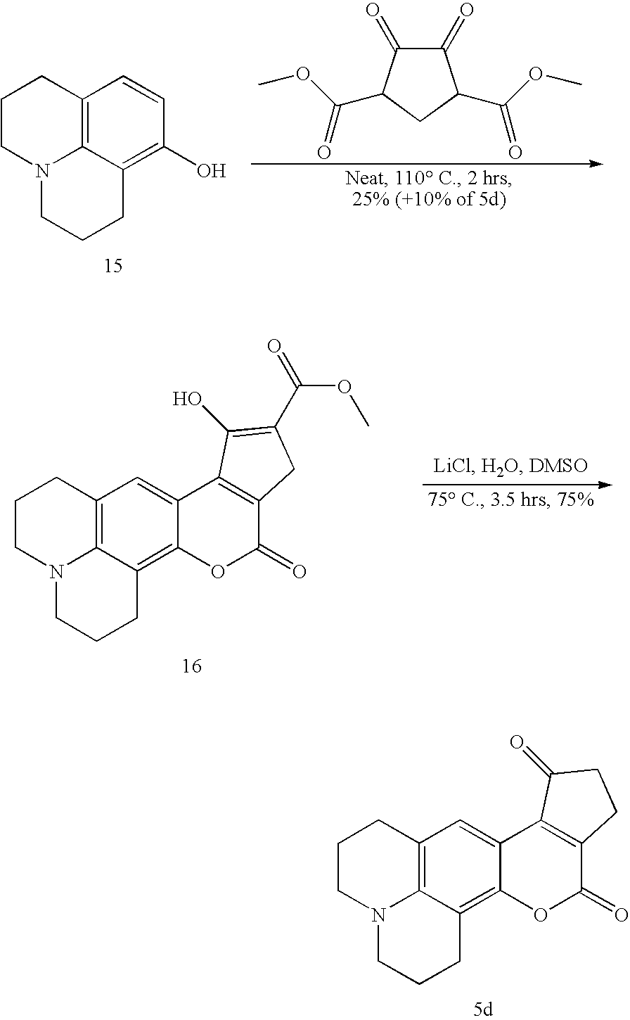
C12=C3C(=C(O)C=C1)CCCN3CCC2.C1(=O)C(=O)C(C(OC)=O)CC1C(OC)=O.C12=C3C(=C4C(=C1)C1=C(C(=O)O4)CC(C(=O)OC)=C1O)CCCN3CCC2.C12=C3C(=C4C(=C1)C1=C(C(=O)O4)CCC1=O)CCCN3CCC2
